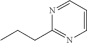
N1=CC=CN=C1CCC
